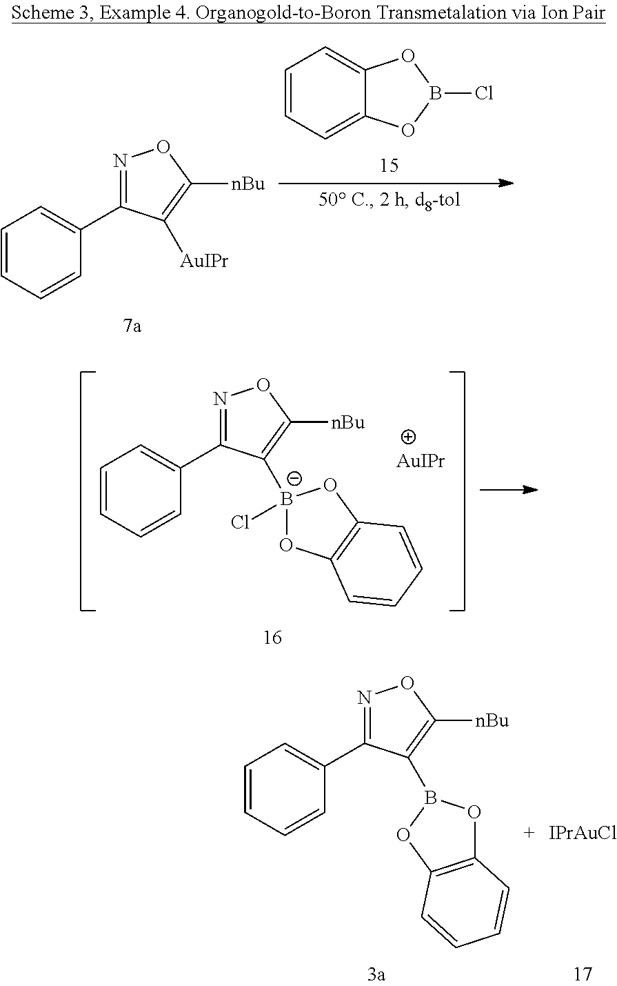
C1=CC=CC(C2=NOC([nBu])=C2[AuIPr])=C1.C1=CC=C2C(=C1)OB(Cl)O2.C1=CC=CC(C2=NOC([nBu])=C2[B-]2(Cl)OC3=C(O2)C=CC=C3)=C1.[AuIPr].C1=CC=CC(C2=NOC([nBu])=C2B2OC3=C(O2)C=CC=C3)=C1.[IPrAuCl]
